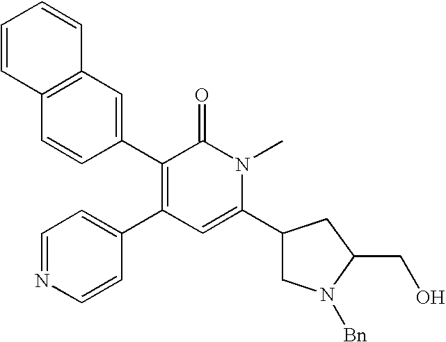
C1=NC=CC(C2=C(C3=CC4=C(C=C3)C=CC=C4)C(=O)N(C)C(C3CN([Bn])C(CO)C3)=C2)=C1
